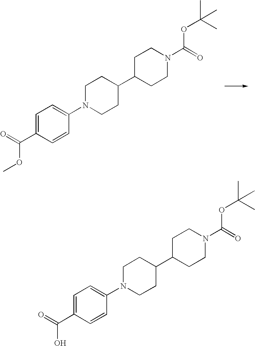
C1=C(C(=O)OC)C=CC(N2CCC(C3CCN(C(=O)OC(C)(C)C)CC3)CC2)=C1.C1=C(C(=O)O)C=CC(N2CCC(C3CCN(C(=O)OC(C)(C)C)CC3)CC2)=C1
